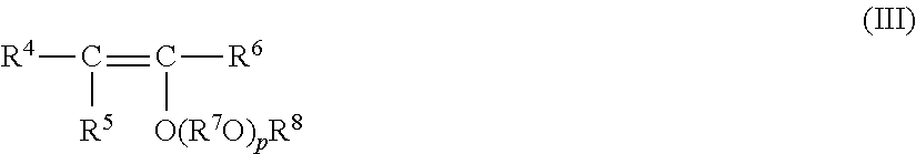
[R4]C(=C([O(R7O)pR8])[R6])[R5]
